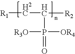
C(C([R2])P([OR4])([R3O])=O)[R1]
